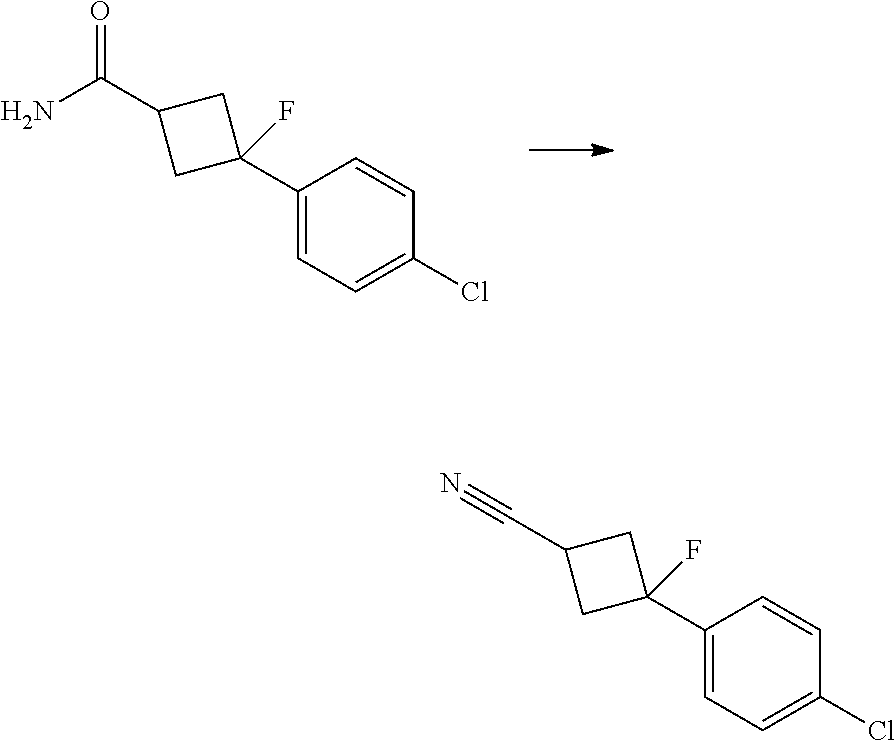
NC(C1CC(C2=CC=C(Cl)C=C2)(F)C1)=O.C(C1CC(C2=CC=C(Cl)C=C2)(F)C1)#N
